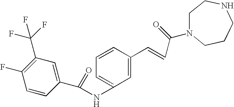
C1=CC(C(NC2=CC=CC(C=CC(=O)N3CCNCCC3)=C2)=O)=CC(C(F)(F)F)=C1F
